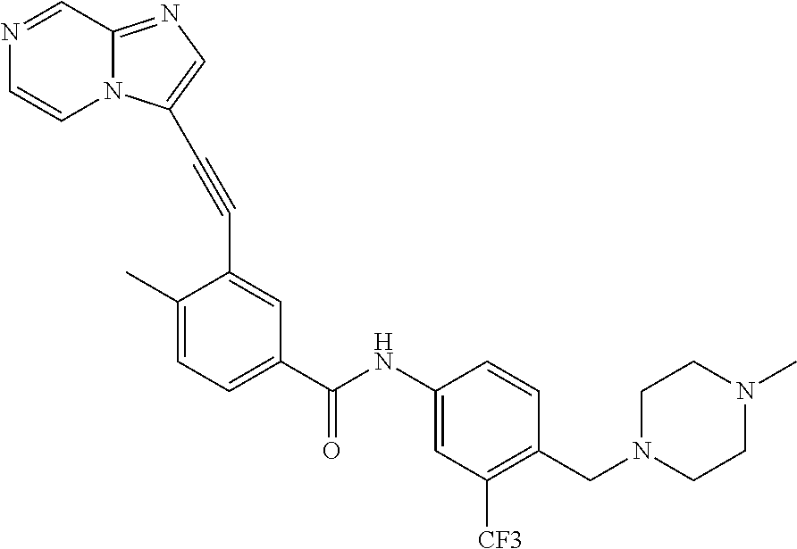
N1=CC2=NC=C(C#CC3=CC(C(NC4=CC([CF3])=C(CN5CCN(C)CC5)C=C4)=O)=CC=C3C)N2C=C1
